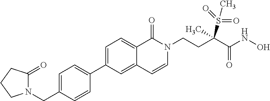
C1(C2=CC=C(CN3C(=O)CCC3)C=C2)=CC=C2C(=C1)C=CN(CCC(C(NO)=O)(S(=O)(=O)C)C)C2=O
